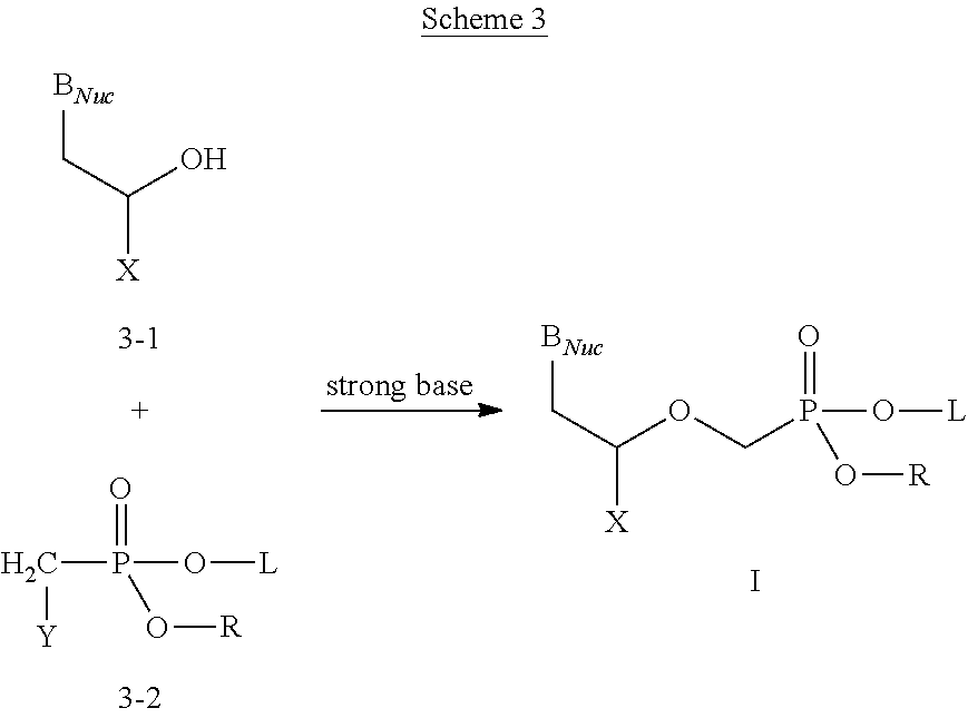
C(C(O)[X])[BNuc].C(P(=O)(O[L])O[R])[Y].C(C(OCP(O[R])(O[L])=O)[X])[BNuc].I
